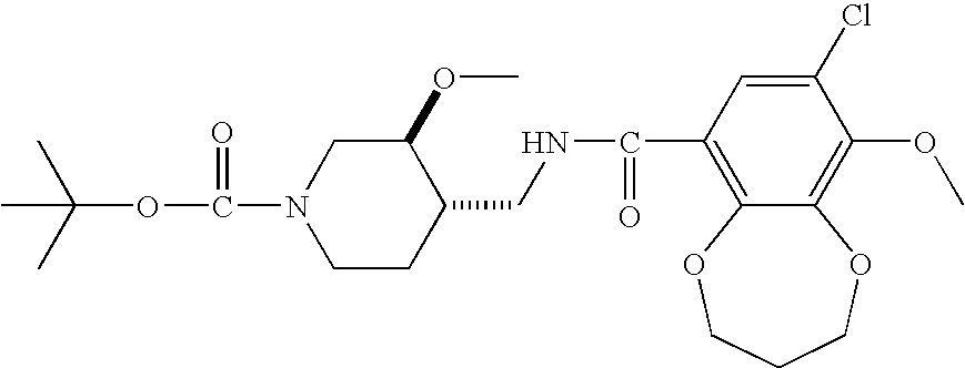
CC(OC(=O)N1CCC(CNC(C2=C3C(=C(OC)C(Cl)=C2)OCCCO3)=O)C(OC)C1)(C)C
